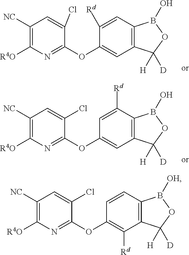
C1([NC])=C([R4O])N=C(OC2=CC3=C(C=C2[Rd])B(O)OC3([H])[D])C(Cl)=C1.C1([NC])=C([R4O])N=C(OC2=CC3=C(C([Rd])=C2)B(O)OC3([H])[D])C(Cl)=C1.C1([NC])=C([R4O])N=C(OC2=C([Rd])C3=C(C=C2)B([OH])OC3([H])[D])C(Cl)=C1
